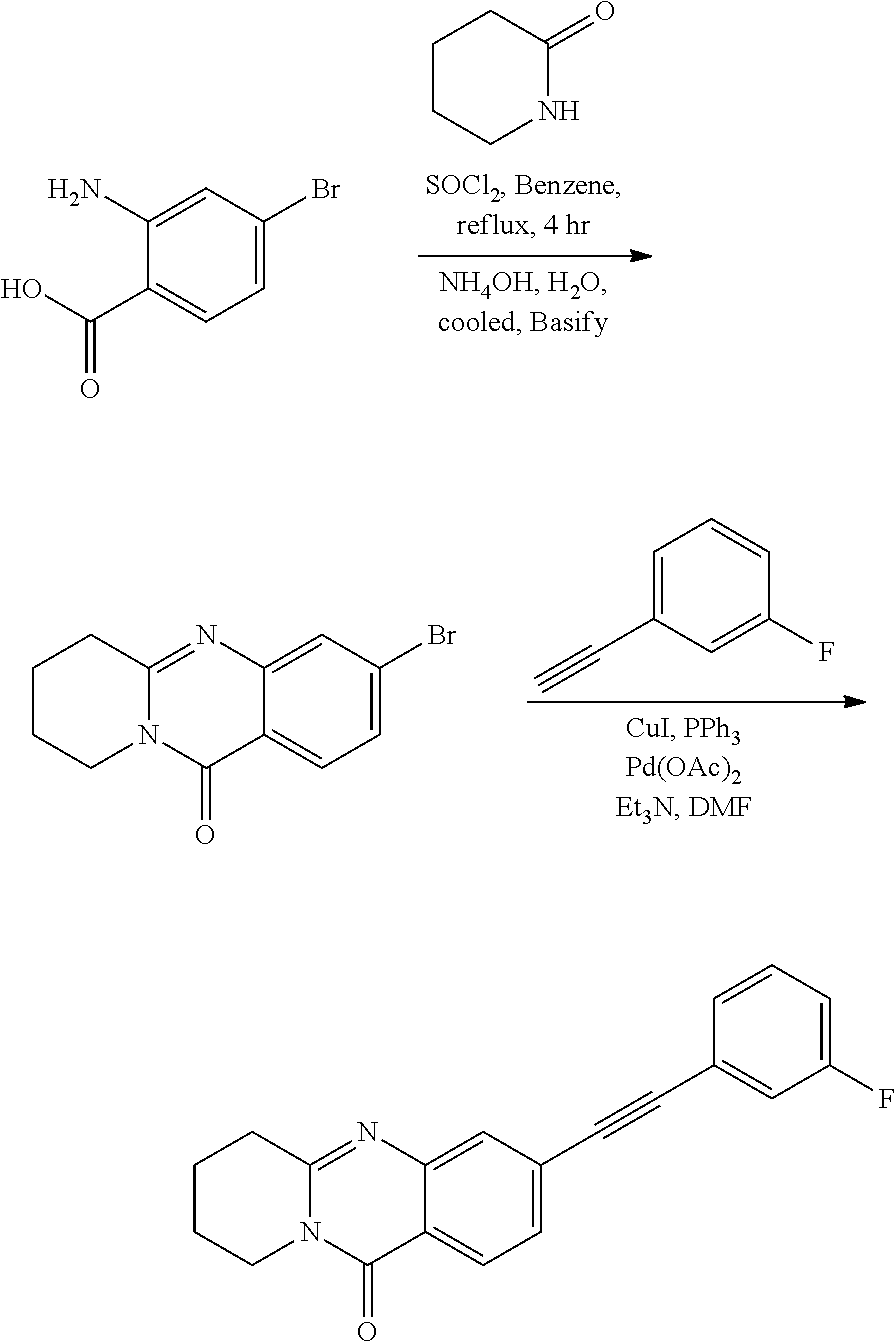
C1CCNC(=O)C1.C1=C(N)C(C(O)=O)=CC=C1Br.C1=C(C#C)C=C(F)C=C1.C1CCN2C(=NC3=CC(Br)=CC=C3C2=O)C1.C1CCN2C(=NC3=CC(C#CC4=CC(F)=CC=C4)=CC=C3C2=O)C1
